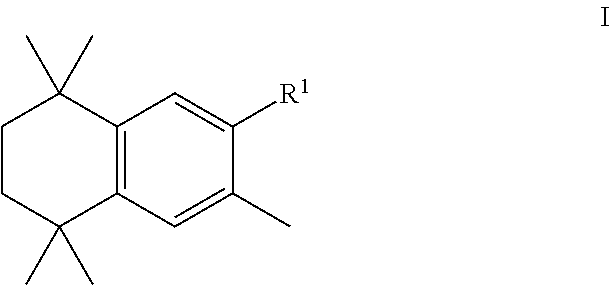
C12=C(C=C(C)C([R1])=C1)C(C)(C)CCC2(C)C
